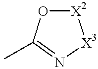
[X2]1OC(C)=N[X3]1
